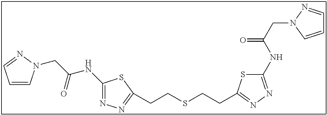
C1=CN(CC(NC2=NN=C(CCSCCC3=NN=C(NC(CN4C=CC=N4)=O)S3)S2)=O)N=C1
